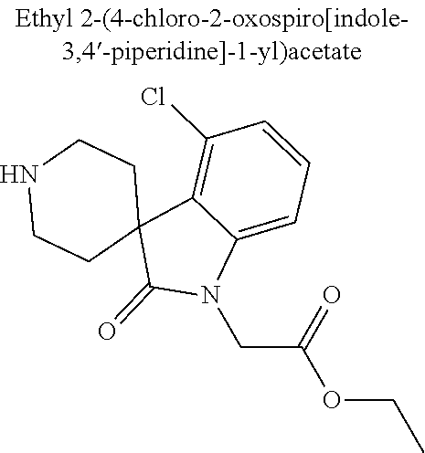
N1CCC2(CC1)C(=O)N(CC(OCC)=O)C1=CC=CC(Cl)=C21
